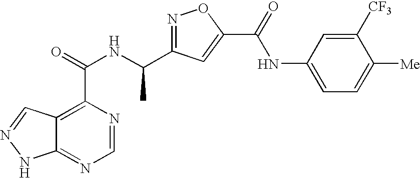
C12=NC=NC(C(NC(C3=NOC(C(=O)NC4=CC=C([Me])C([CF3])=C4)=C3)C)=O)=C1C=NN2
